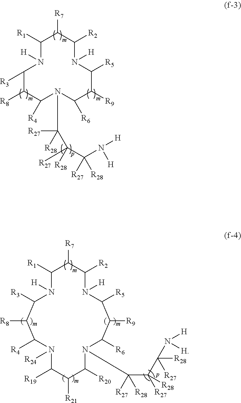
N1([H])C([R1])C([R7])C([R2])N([H])C([R5])C([R9])C([R6])N(C([R27])([R28])C(C(N([H])[H])([R27])[R28])([R28])[R27])C([R4])C([R8])C1[R3].C1([R1])C([R7])C([R2])N([H])C([R5])C([R9])C([R6])N(C(C(C([R28])([R27])N([H])[H])([R27])[R28])([R27])[R28])C([R20])C([R21])C([R19])N([R24])C([R4])C([R8])C([R3])N1[H]
